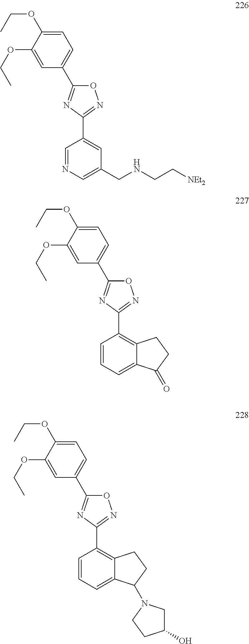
C1=NC=C(CNCC[NEt2])C=C1C1=NOC(C2=CC=C(OCC)C(OCC)=C2)=N1.C1=CC=C2C(=C1C1=NOC(C3=CC=C(OCC)C(OCC)=C3)=N1)CCC2=O.C1=CC=C2C(=C1C1=NOC(C3=CC=C(OCC)C(OCC)=C3)=N1)CCC2N1CC(O)CC1
